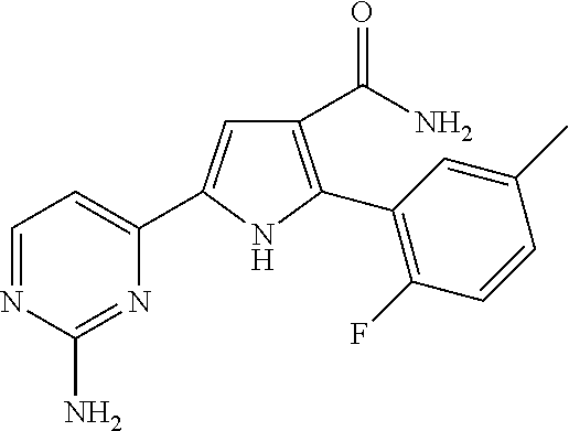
C1(C(=O)N)=C(C2=C(F)C=CC(C)=C2)NC(C2=CC=NC(N)=N2)=C1
